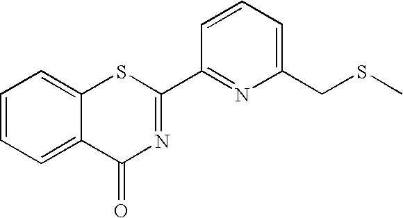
C1=CC=C2C(=C1)SC(C1=NC(CSC)=CC=C1)=NC2=O
